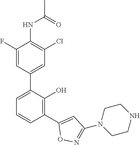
C1(NC(C)=O)=C(Cl)C=C(C2=CC=CC(C3=CC(N4CCNCC4)=NO3)=C2O)C=C1F
